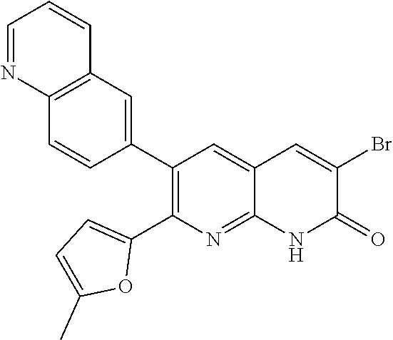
C12=C(C=C(C3=C(C4=CC=C(C)O4)N=C4C(=C3)C=C(Br)C(=O)N4)C=C1)C=CC=N2
